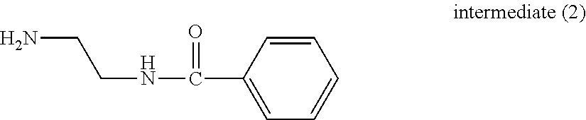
C1=CC(C(NCCN)=O)=CC=C1
